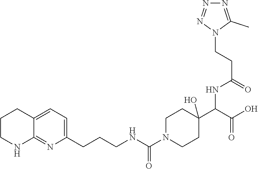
C1CNC2=NC(CCCNC(N3CCC(C(C(=O)O)NC(CCN4C(C)=NN=N4)=O)(O)CC3)=O)=CC=C2C1
